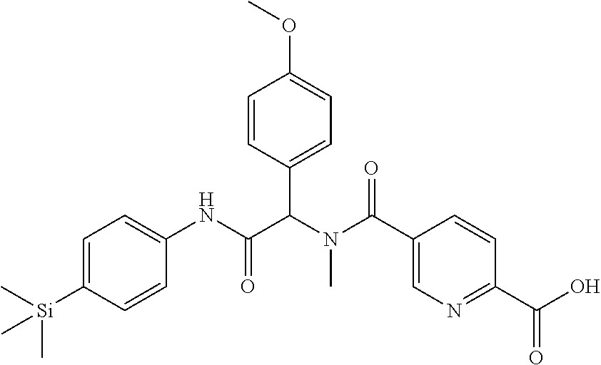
C1=C([Si](C)(C)C)C=CC(NC(C(N(C(=O)C2=CN=C(C(O)=O)C=C2)C)C2=CC=C(OC)C=C2)=O)=C1
